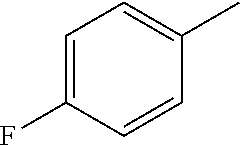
C1=C(F)C=CC(C)=C1
